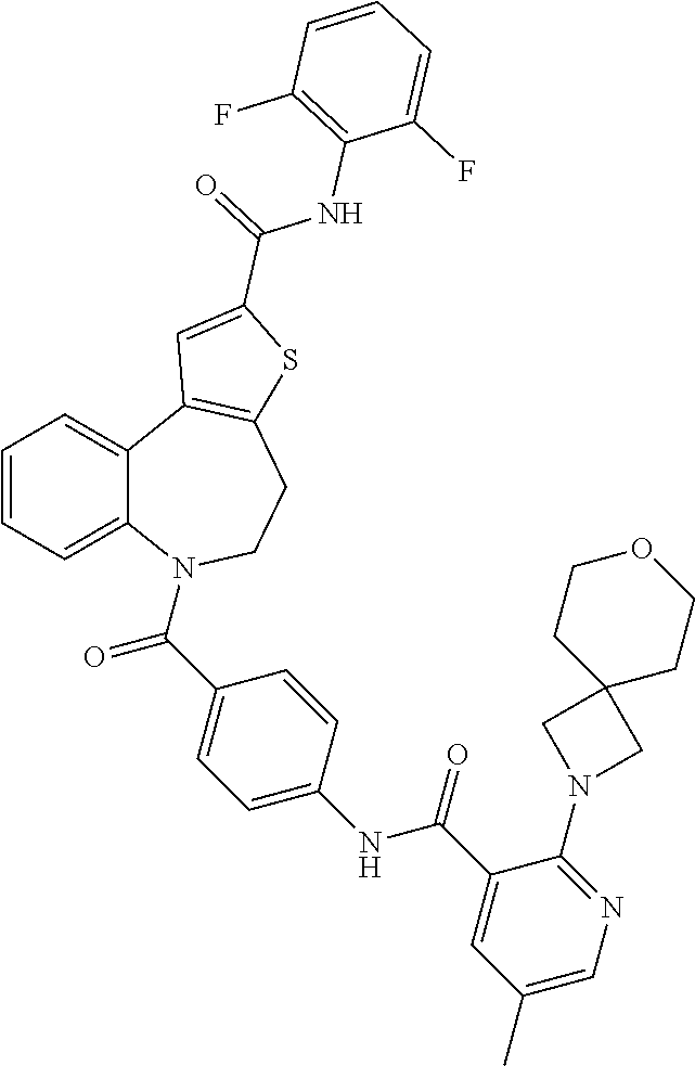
C1=CC=C2C(=C1)C1=C(CCN2C(C2=CC=C(NC(=O)C3=CC(C)=CN=C3N3CC4(C3)CCOCC4)C=C2)=O)SC(C(=O)NC2=C(F)C=CC=C2F)=C1
